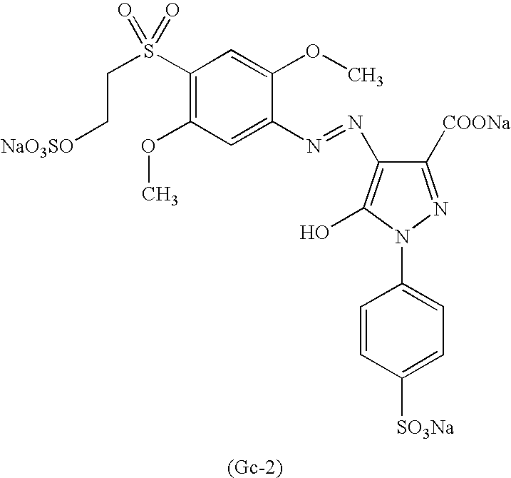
[(Gc-2)].C1=C(OC)C(N=NC2=C(O)N(C3=CC=C([SO3Na])C=C3)N=C2[COONa])=CC(OC)=C1S(CC[NaO3SO])(=O)=O
